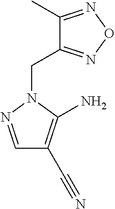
C1(C)=NON=C1CN1C(N)=C(C#N)C=N1
